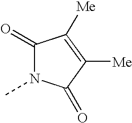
C1(=O)N(C)C(=O)C([Me])=C1[Me]
